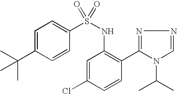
C1=C(C(C)(C)C)C=CC(S(NC2=C(C3=NN=CN3C(C)C)C=CC(Cl)=C2)(=O)=O)=C1
